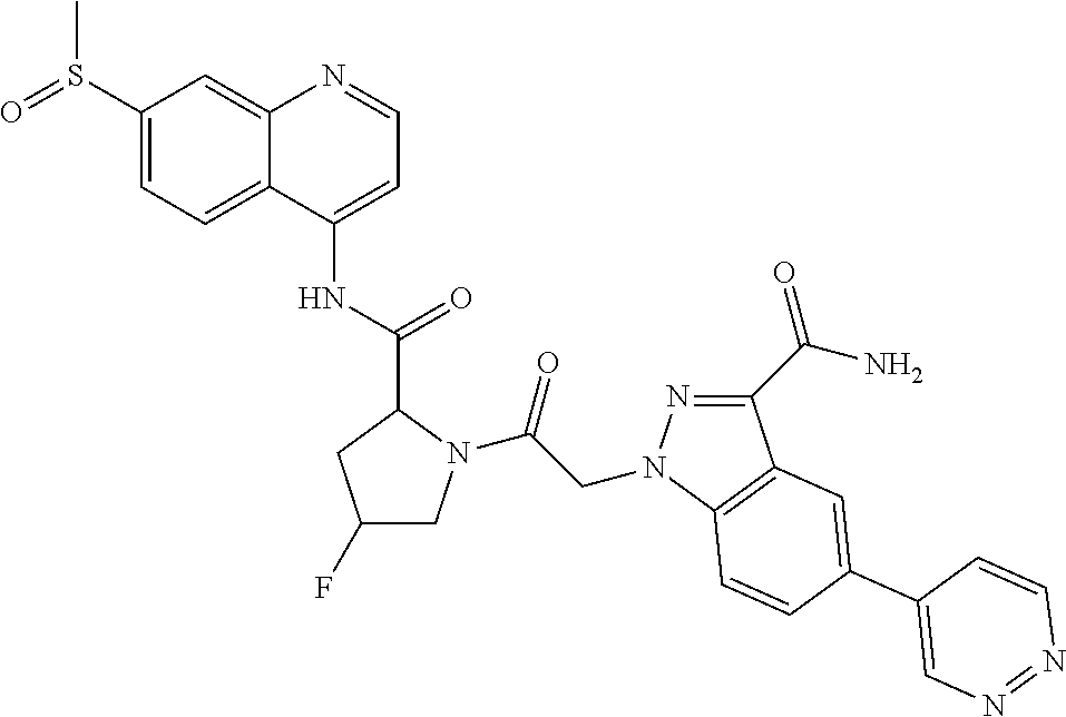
N1=C(C(=O)N)C2=C(N1CC(=O)N1CC(F)CC1C(=O)NC1=CC=NC3=CC(S(C)=O)=CC=C13)C=CC(C1=CN=NC=C1)=C2
